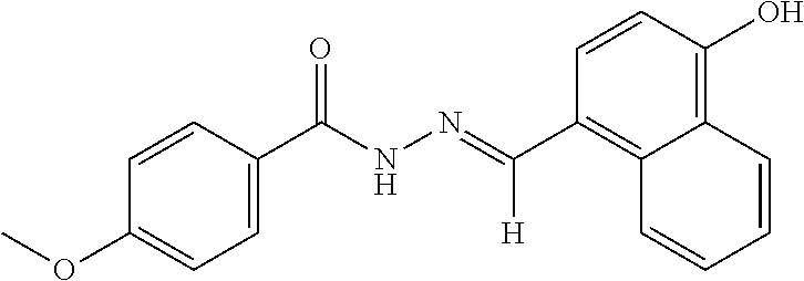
C1(C([H])=NNC(C2=CC=C(OC)C=C2)=O)=C2C(=C(O)C=C1)C=CC=C2
